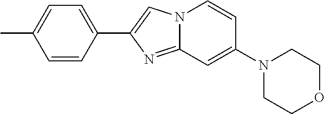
C1=CC(C2=CN3C(=N2)C=C(N2CCOCC2)C=C3)=CC=C1C
